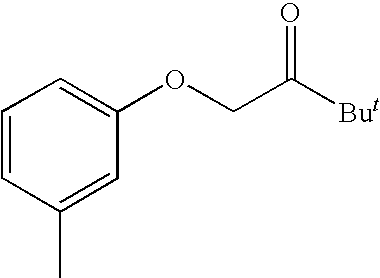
C1=CC=C(OCC([But])=O)C=C1C
